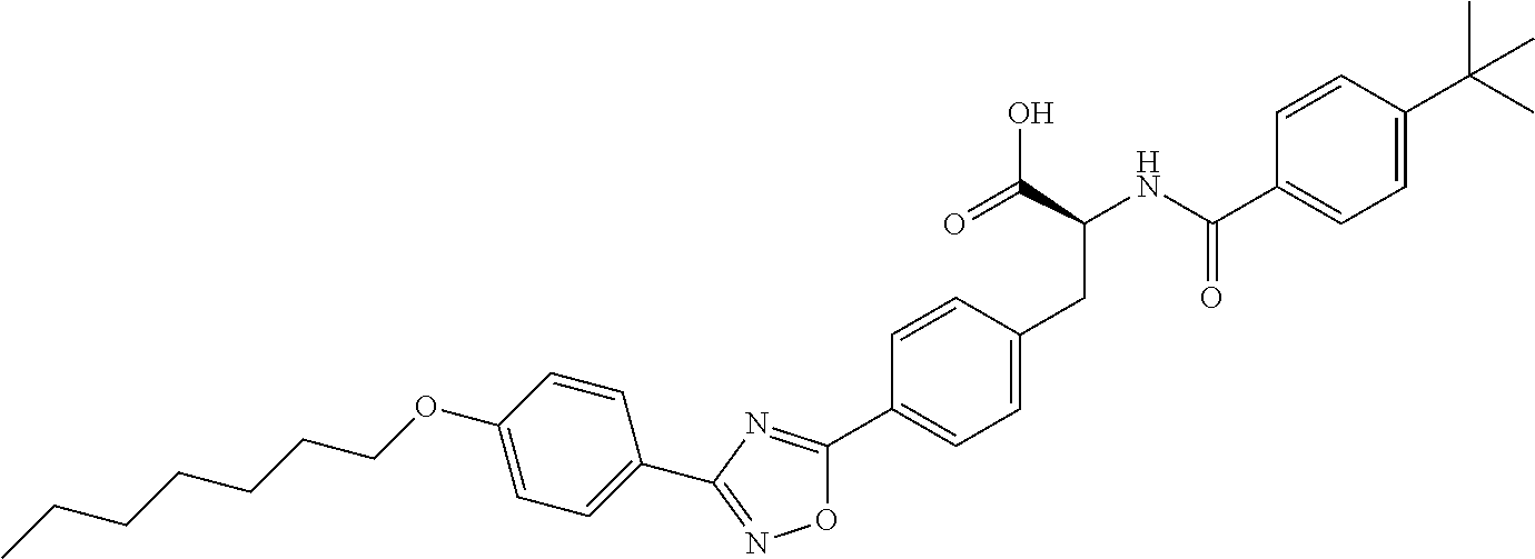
CCCCCCCOC1=CC=C(C2=NOC(C3=CC=C(CC(C(O)=O)NC(=O)C4=CC=C(C(C)(C)C)C=C4)C=C3)=N2)C=C1
